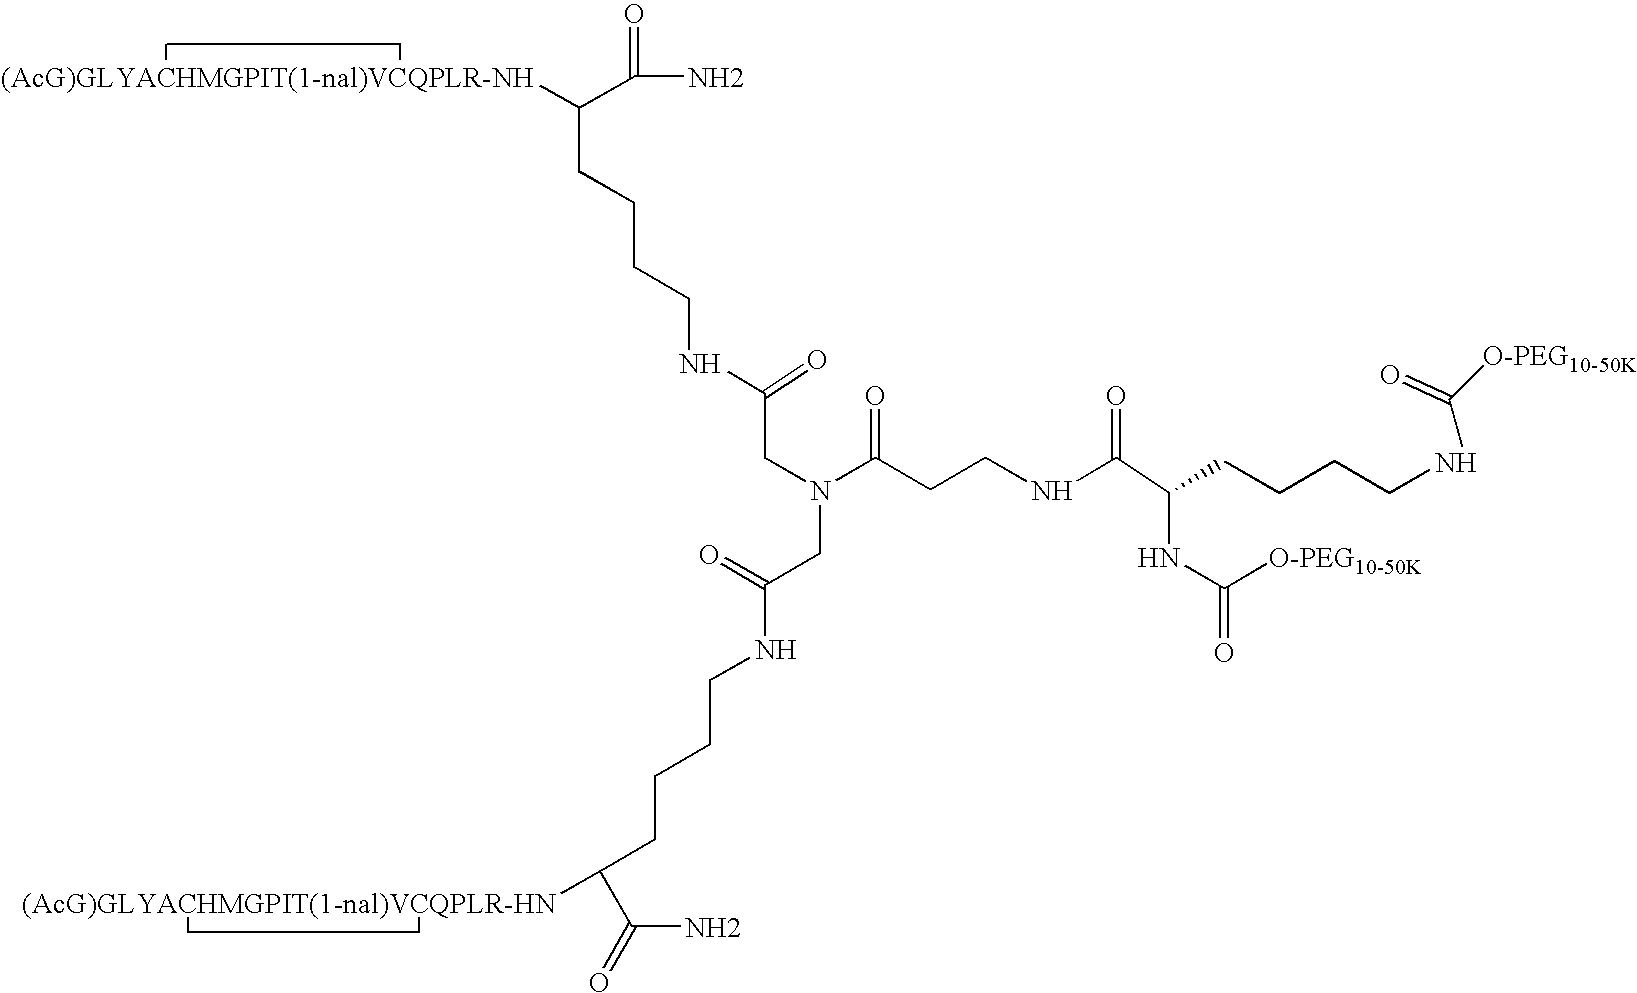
NC(=O)C([(AcG)GLYACHMGPIT(1-nal)VCQPLR-NH])CCCCNC(CN(C(=O)CCNC(=O)C(NC(=O)[O-PEG10-50K])CCCCNC([O-PEG10-50K])=O)CC(=O)NCCCCC(C(N)=O)[(AcG)GLYACHMGPIT(1-nal)VCQPLR-HN])=O
